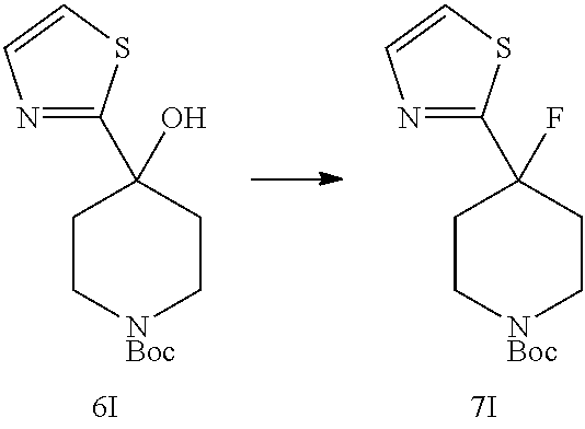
C1C[NBoc]CCC1(O)C1=NC=CS1.C1C[NBoc]CCC1(F)C1=NC=CS1
